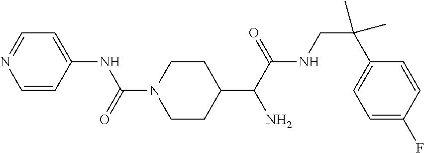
C1=CC(NC(N2CCC(C(C(NCC(C3=CC=C(F)C=C3)(C)C)=O)N)CC2)=O)=CC=N1
